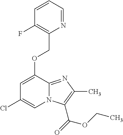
C1=CC=NC(COC2=CC(Cl)=CN3C2=NC(C)=C3C(=O)OCC)=C1F
